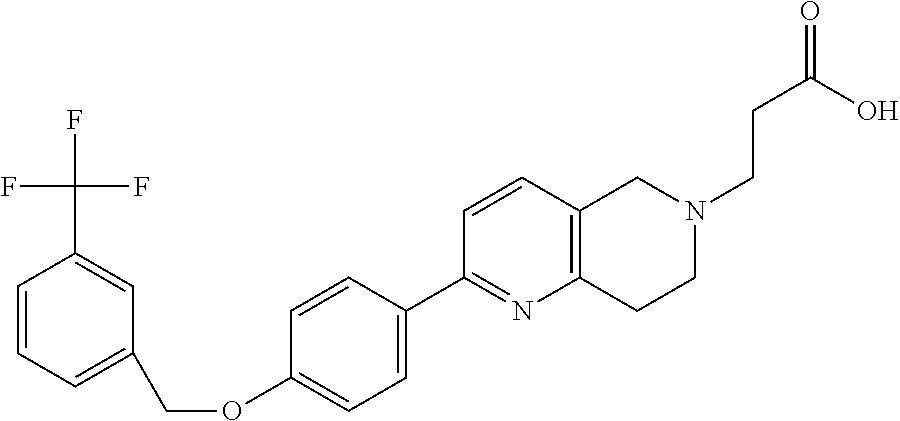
C1=CC=C(COC2=CC=C(C3=NC4=C(C=C3)CN(CCC(=O)O)CC4)C=C2)C=C1C(F)(F)F
